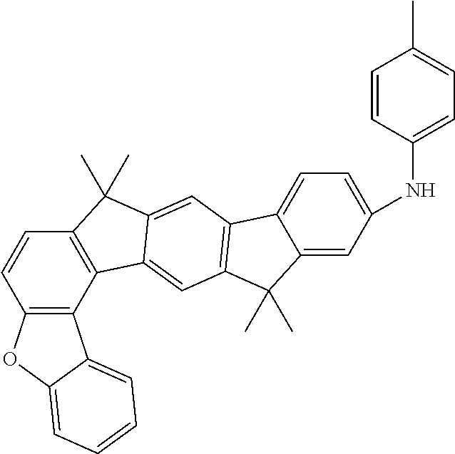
C12=C(C3=C(C=C1)C(C)(C)C1=CC4=C(C=C31)C(C)(C)C1=CC(NC3=CC=C(C)C=C3)=CC=C41)C1=CC=CC=C1O2
